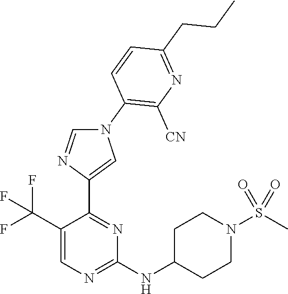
N1(C2=C([CN])N=C(CCC)C=C2)C=NC(C2=NC(NC3CCN(S(C)(=O)=O)CC3)=NC=C2C(F)(F)F)=C1
